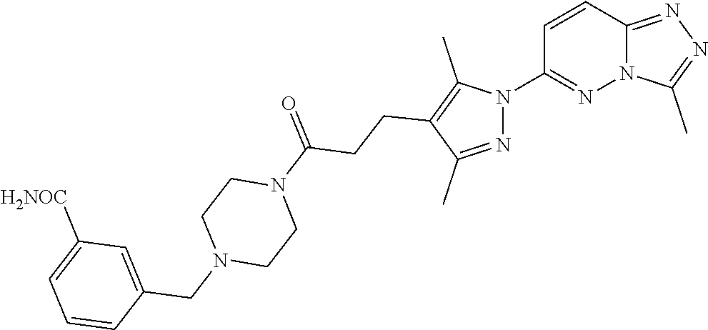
C12=NN=C(C)N1N=C(N1N=C(C)C(CCC(N3CCN(CC4=CC([H2NOC])=CC=C4)CC3)=O)=C1C)C=C2
